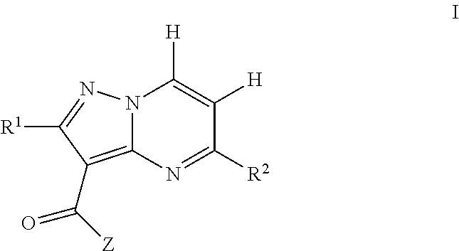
N12C(=C(C([Z])=O)C([R1])=N1)N=C([R2])C([H])=C2[H]
